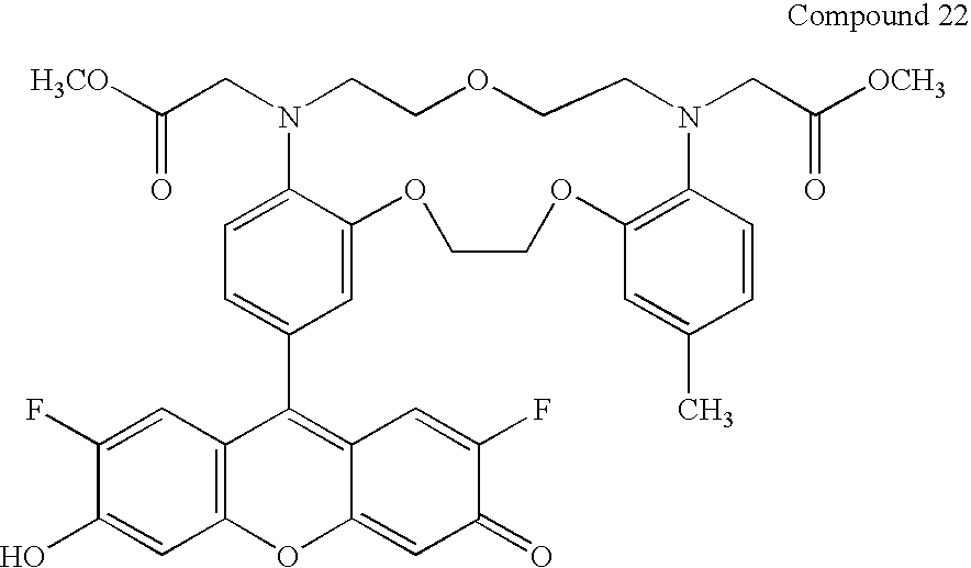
C1=C(C2=C3C(=CC(=O)C(F)=C3)OC3=C2C=C(F)C(O)=C3)C=C2C(=C1)N(CC([H3CO])=O)CCOCCN(CC([OCH3])=O)C1=C(OCCO2)C=C(C)C=C1
